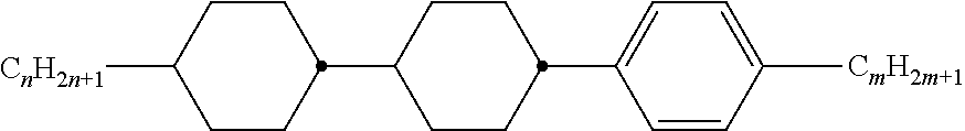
C1(C2CCC(C3CCC([CnH2n+1])CC3)CC2)=CC=C([CmH2m+1])C=C1
